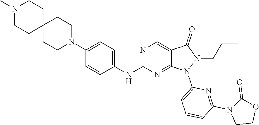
C1(NC2=NC=C3C(=N2)N(C2=CC=CC(N4CCOC4=O)=N2)N(CC=C)C3=O)=CC=C(N2CCC3(CC2)CCN(C)CC3)C=C1
